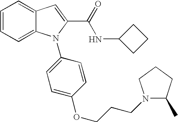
C1=CC=C2C(=C1)C=C(C(=O)NC1CCC1)N2C1=CC=C(OCCCN2C(C)CCC2)C=C1
